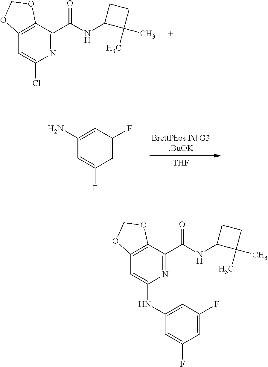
C1(NC(C2=NC(Cl)=CC3=C2OCO3)=O)C(C)(C)CC1.[THF].NC1=CC(F)=CC(F)=C1.C1(NC(C2=NC(NC3=CC(F)=CC(F)=C3)=CC3=C2OCO3)=O)C(C)(C)CC1
